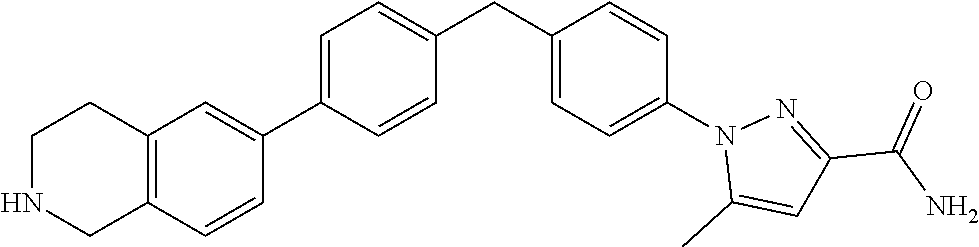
C12=C(C=CC(C3=CC=C(CC4=CC=C(N5C(C)=CC(C(N)=O)=N5)C=C4)C=C3)=C1)CNCC2
